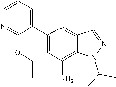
C(C)(C)N1C2=C(N)C=C(C3=CC=CN=C3OCC)N=C2C=N1
